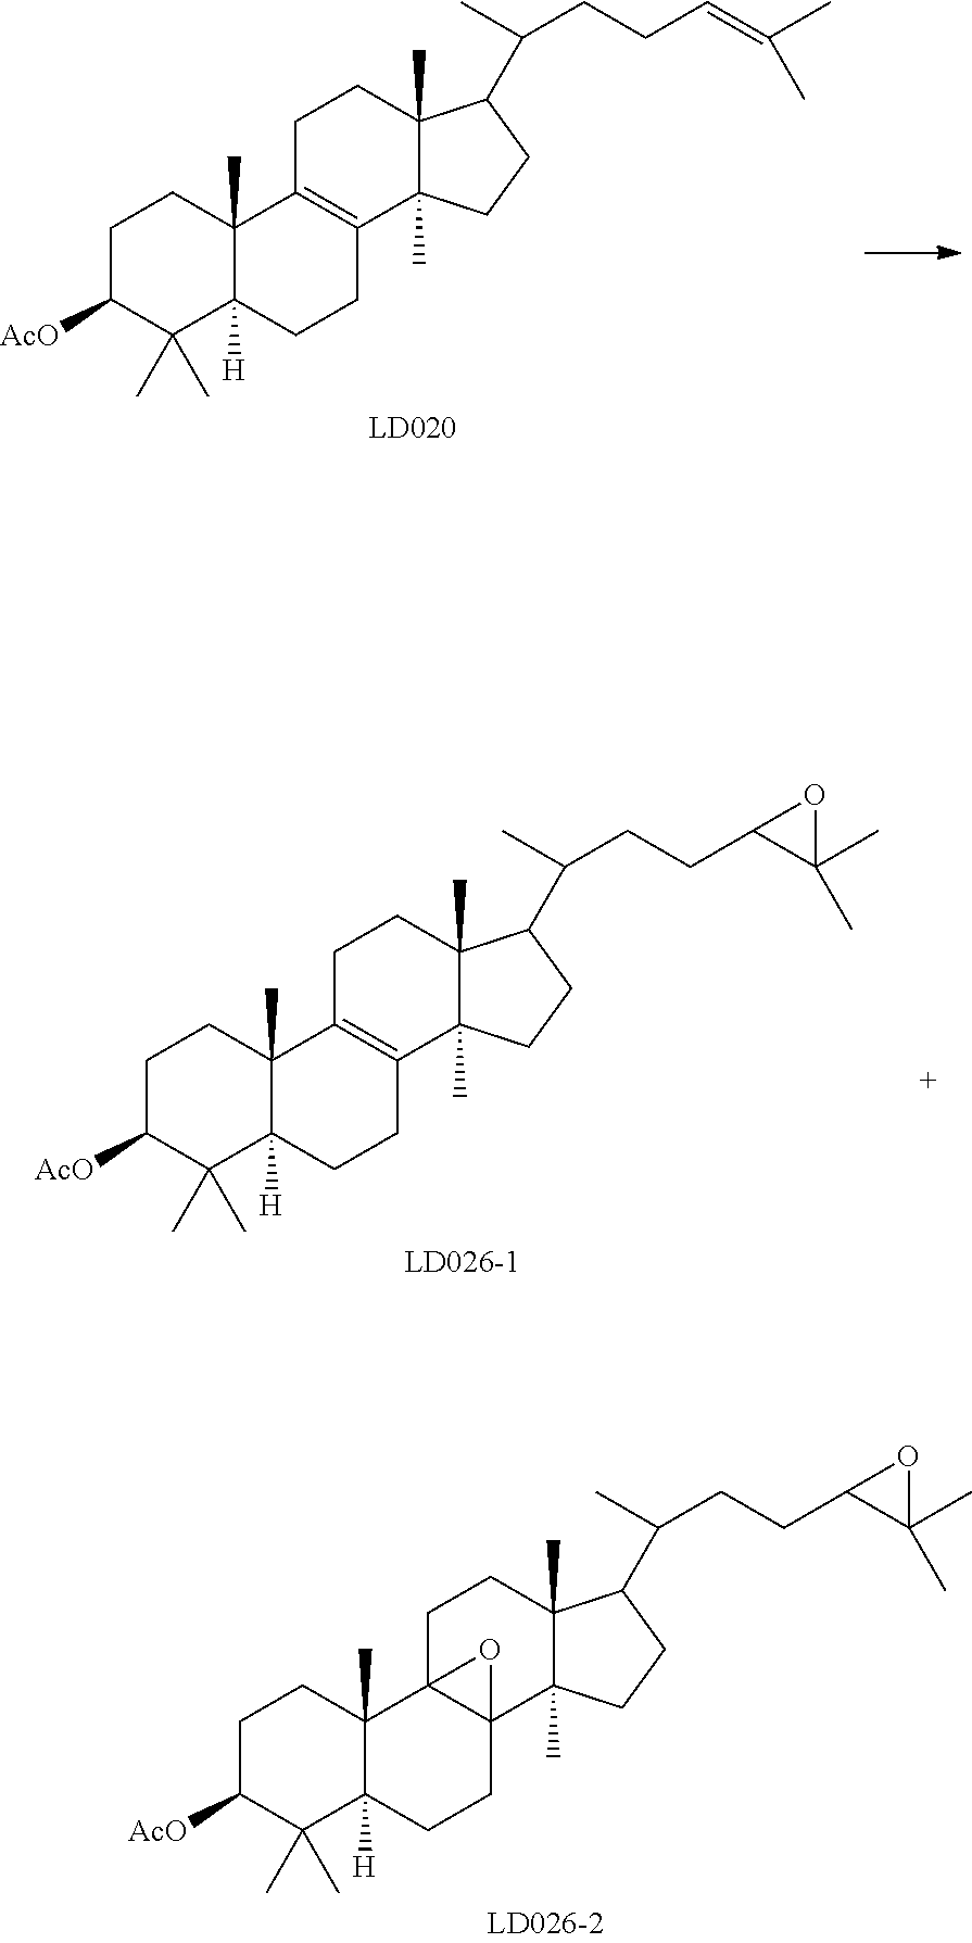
C1C([AcO])C(C)(C)C2([H])C(C)(C1)C1=C(CC2)C2(C)C(C)(CC1)C(C(CCC=C(C)C)C)CC2.C1C([AcO])C(C)(C)C2([H])C(C)(C1)C13C(CC2)(C2(C)C(C)(CC1)C(C(CCC1C(C)(C)O1)C)CC2)O3.C1C([AcO])C(C)(C)C2([H])C(C)(C1)C1=C(CC2)C2(C)C(C)(CC1)C(C(CCC1C(C)(C)O1)C)CC2
